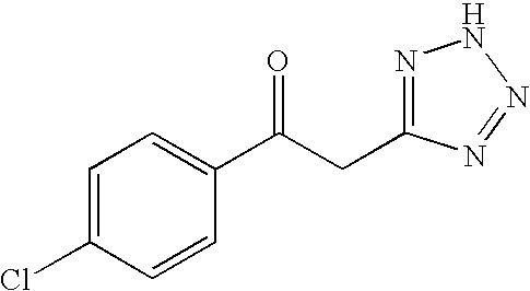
C1=C(Cl)C=CC(C(CC2=NNN=N2)=O)=C1
